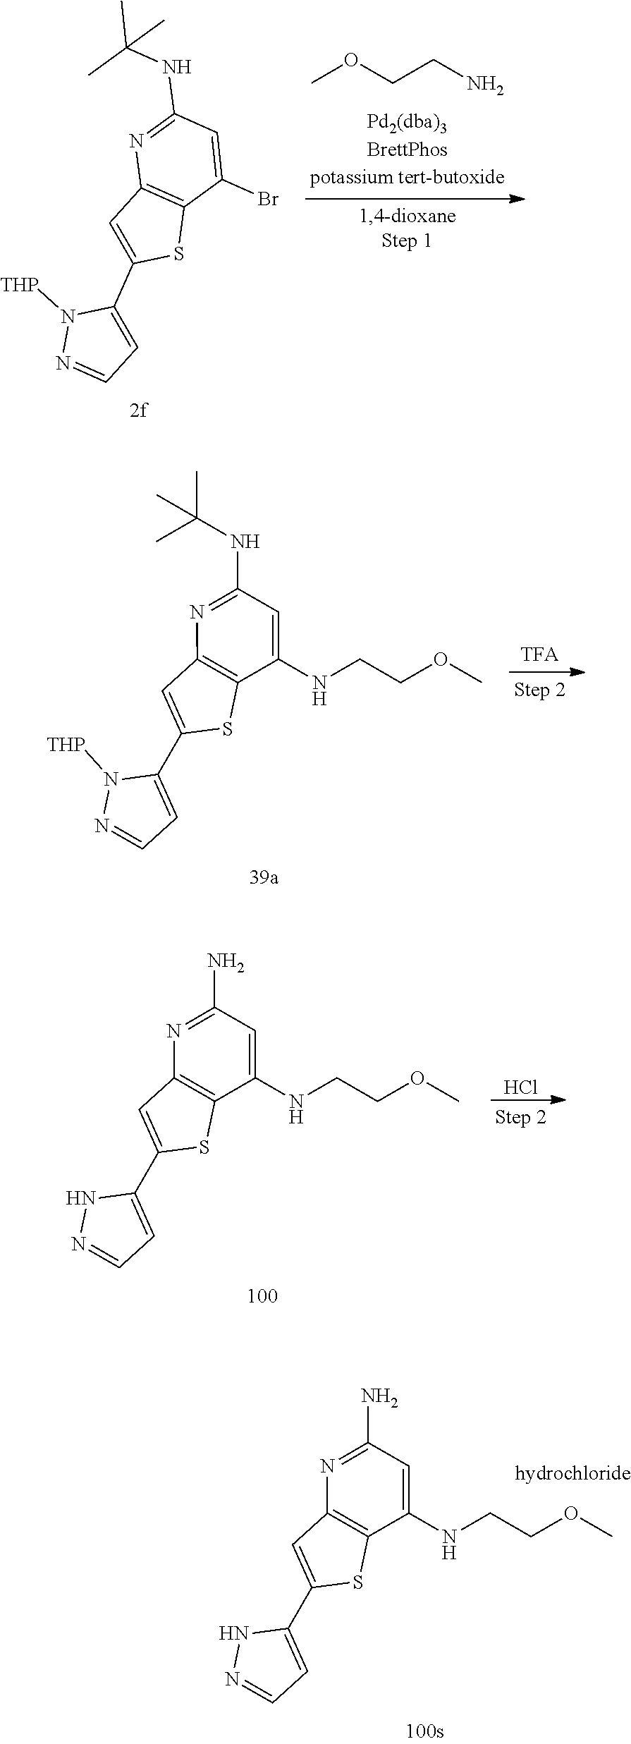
C1=C(C2=CC=NN2)SC2=C1N=C(N)C=C2NCCOC.C1=C(C2=CC=NN2[THP])SC2=C1N=C(NC(C)(C)C)C=C2Br.COCCN.C1=C(C2=CC=NN2[THP])SC2=C1N=C(NC(C)(C)C)C=C2NCCOC.C1=C(C2=CC=NN2)SC2=C1N=C(N)C=C2NCCOC.Cl
